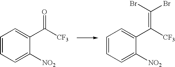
C1=CC=C([NO2])C(C([CF3])=O)=C1.C1=CC=C([NO2])C(C([CF3])=C(Br)Br)=C1
